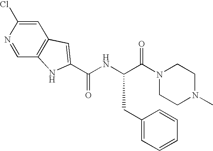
C1=C(Cl)N=CC2=C1C=C(C(NC(C(N1CCN(C)CC1)=O)CC1=CC=CC=C1)=O)N2
